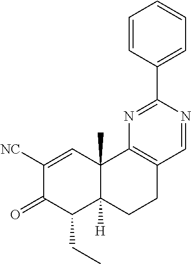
C1([NC])=CC2(C)C([H])(C(CC)C1=O)CCC1=C2N=C(C2=CC=CC=C2)N=C1
